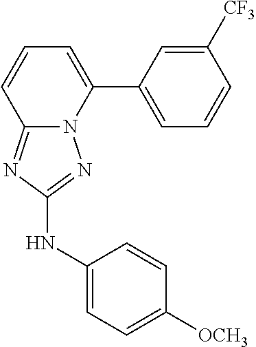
C1([CF3])=CC(C2=CC=CC3=NC(NC4=CC=C([OCH3])C=C4)=NN23)=CC=C1
